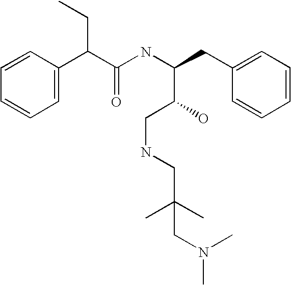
C1=C(C(C(NC(CC2=CC=CC=C2)C(O)CNCC(C)(C)CN(C)C)=O)CC)C=CC=C1
